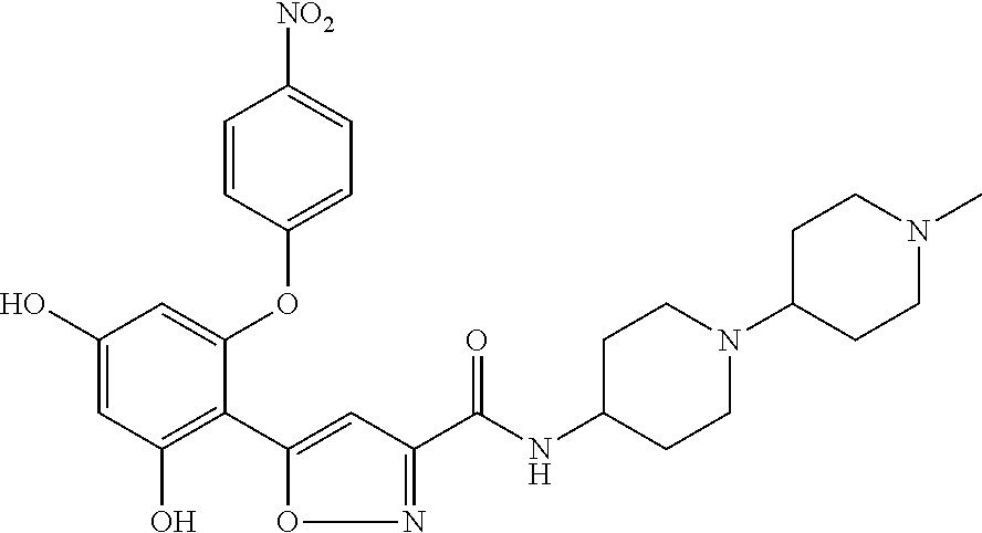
C1(O)=CC(O)=C(C2=CC(C(NC3CCN(C4CCN(C)CC4)CC3)=O)=NO2)C(OC2=CC=C([NO2])C=C2)=C1
